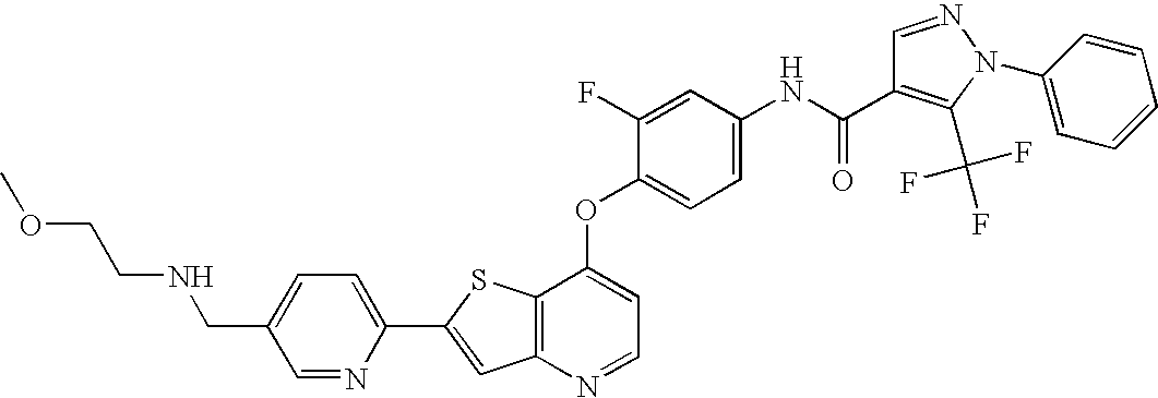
C12=C(SC(C3=CC=C(CNCCOC)C=N3)=C1)C(OC1=CC=C(NC(=O)C3=C(C(F)(F)F)N(C4=CC=CC=C4)N=C3)C=C1F)=CC=N2
